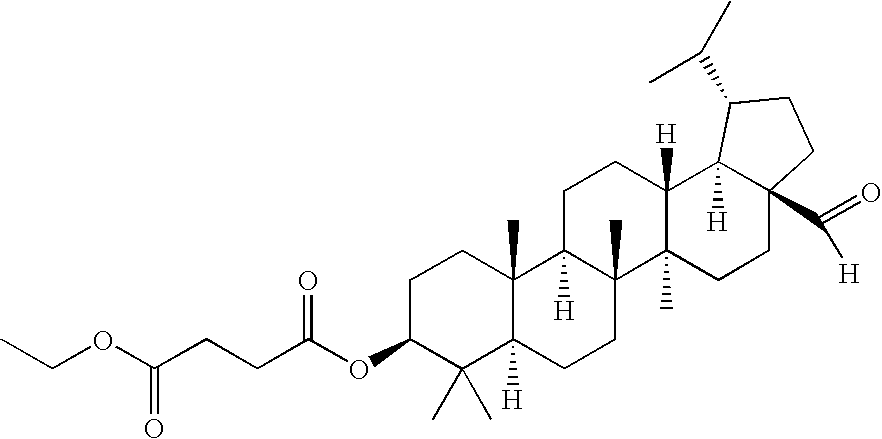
C1C(OC(CCC(OCC)=O)=O)C(C)(C)C2([H])C(C)(C1)C1([H])C(C)(CC2)C2(C)C([H])(CC1)C1([H])C(C(=O)[H])(CC2)CCC1C(C)C
